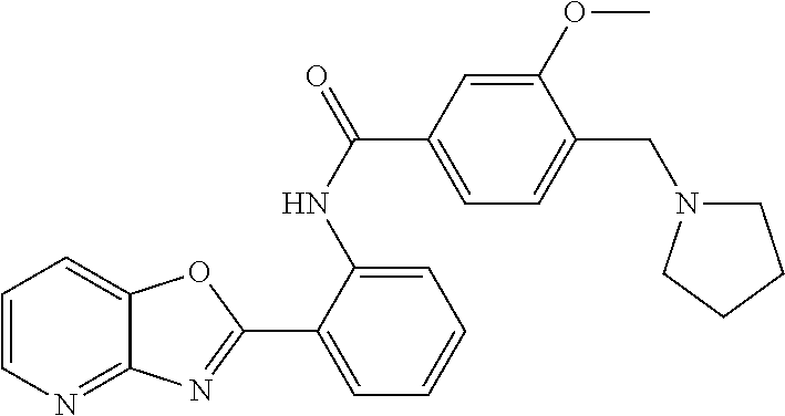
C1=CN=C2C(=C1)OC(C1=CC=CC=C1NC(=O)C1=CC=C(CN3CCCC3)C(OC)=C1)=N2
